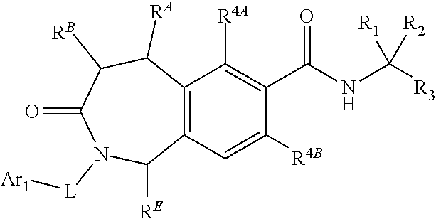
C12=C(C([R4A])=C(C(NC([R3])([R2])[R1])=O)C([R4B])=C1)C([RA])C([RB])C(=O)N([L][Ar1])C2[RE]
